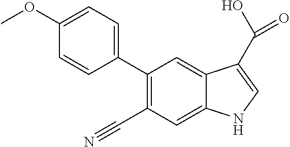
C1(C2=CC=C(OC)C=C2)=C(C#N)C=C2C(=C1)C(C(O)=O)=CN2
